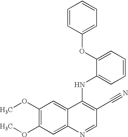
C1(OC)=C(OC)C=C2C(=C1)C(NC1=CC=CC=C1OC1=CC=CC=C1)=C(C#N)C=N2
